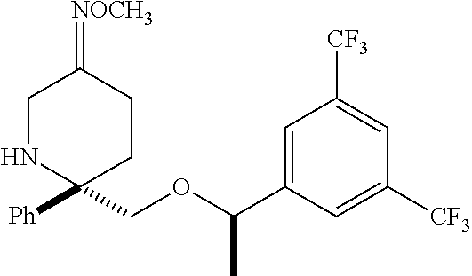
C1NC([Ph])(COC(C2=CC([CF3])=CC([CF3])=C2)C)CCC1=[NOCH3]
